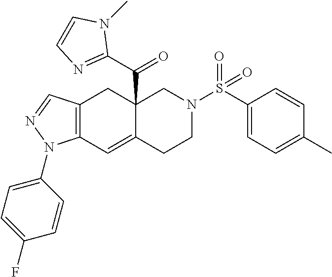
C12=C(C=C3C(C(C4=NC=CN4C)=O)(C1)CN(S(C1=CC=C(C)C=C1)(=O)=O)CC3)N(C1=CC=C(F)C=C1)N=C2
